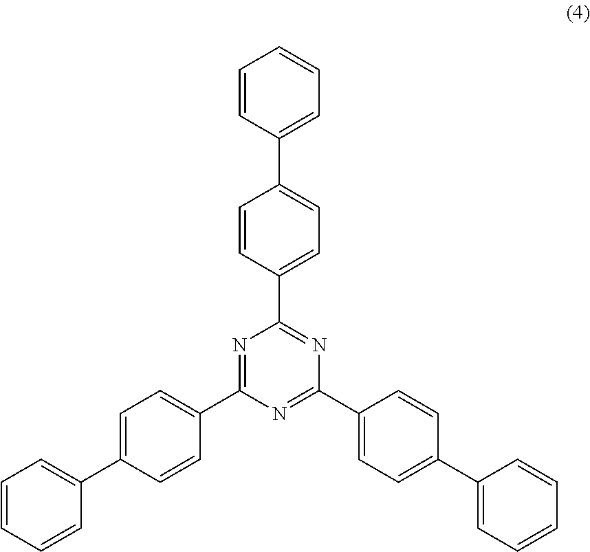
C1(C2=CC=C(C3=NC(C4=CC=C(C5=CC=CC=C5)C=C4)=NC(C4=CC=C(C5=CC=CC=C5)C=C4)=N3)C=C2)=CC=CC=C1
